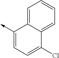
C1(->C)=CC=C(Cl)C2=CC=CC=C12
